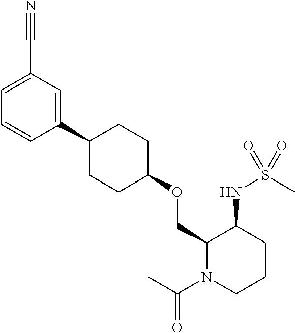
C1(OCC2N(C(C)=O)CCCC2NS(=O)(C)=O)CCC(C2=CC(C#N)=CC=C2)CC1
